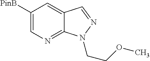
C1([PinB])=CN=C2C(=C1)C=NN2CCOC
